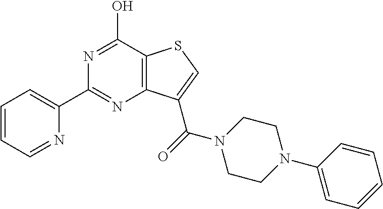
C1(C2=CC=CC=N2)=NC2=C(C(O)=N1)SC=C2C(=O)N1CCN(C2=CC=CC=C2)CC1
